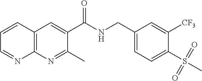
C1=CC2=C(N=C1)N=C(C)C(C(NCC1=CC=C(S(C)(=O)=O)C([CF3])=C1)=O)=C2
